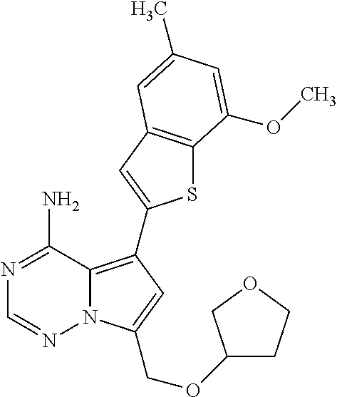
C12=C(C3=CC4=C(S3)C(OC)=CC(C)=C4)C=C(COC3CCOC3)N1N=CN=C2N
